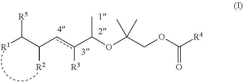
[R1]C(C(cc(C(OC(COC([R4])=O)(C)C)C)[R3])[R2])[R5]
